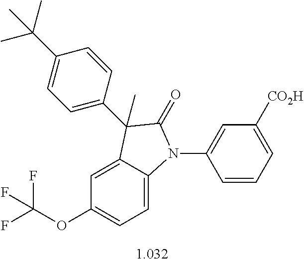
C1=C2C(=CC=C1OC(F)(F)F)N(C1=CC([CO2H])=CC=C1)C(=O)C2(C)C1=CC=C(C(C)(C)C)C=C1
